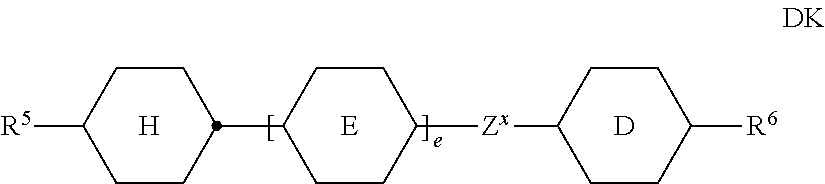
C1(C2CCC([R5])CC2)CCC([Zx]C2CCC([R6])CC2)CC1.[E].[D].[H]
